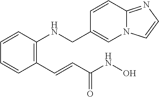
C1=CC(C=CC(NO)=O)=C(NCC2=CN3C(=NC=C3)C=C2)C=C1
